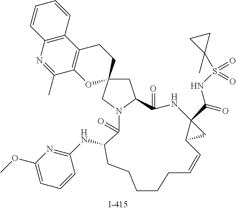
C1(NC2=NC(OC)=CC=C2)CCCCCC=CC2C(C(NS(=O)(=O)C3(C)CC3)=O)(C2)NC(=O)C2CC3(CN2C1=O)CCC1=C(O3)C(C)=NC2=C1C=CC=C2
